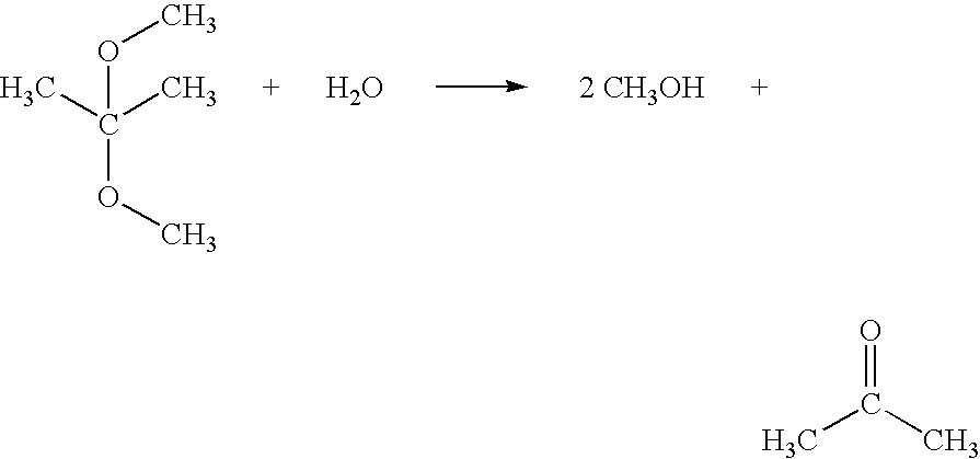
CC(C)(OC)OC.O.[2 CH3OH].CC(C)=O
